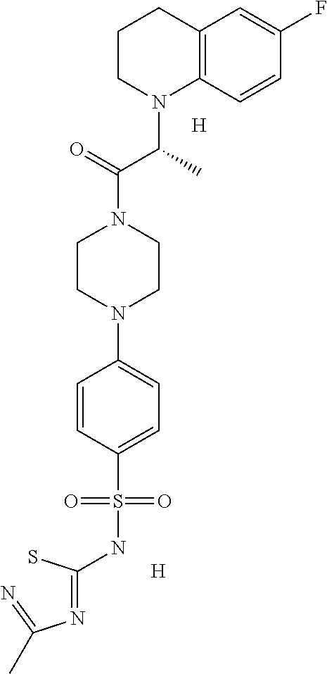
C12=C(C=CC(F)=C1)N(C(C)C(=O)N1CCN(C3=CC=C(S(NC(=NC(=N)C)S)(=O)=O)C=C3)CC1)CCC2.[H].[H]
